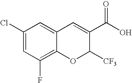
C1(Cl)=CC(F)=C2C(=C1)C=C(C(O)=O)C([CF3])O2
